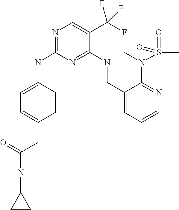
C1=C(NC2=NC=C(C(F)(F)F)C(NCC3=CC=CN=C3N(C)S(C)(=O)=O)=N2)C=CC(CC(=O)NC2CC2)=C1
